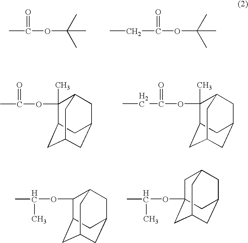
CC(OC(C)(C)C)=O.C(C(OC(C)(C)C)=O)C.CC(OC1(C)C2CC3CC(CC1C3)C2)=O.C(OC1(C)C2CC3CC(CC1C3)C2)(=O)CC.C(OC1C2CC3CC(CC1C3)C2)(C)C.C(OC12CC3CC(CC(C1)C3)C2)(C)C
